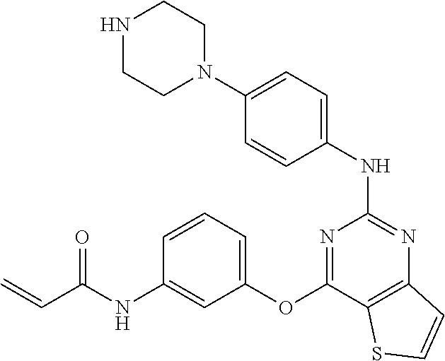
N1=C(OC2=CC=CC(NC(C=C)=O)=C2)C2=C(N=C1NC1=CC=C(N3CCNCC3)C=C1)C=CS2
